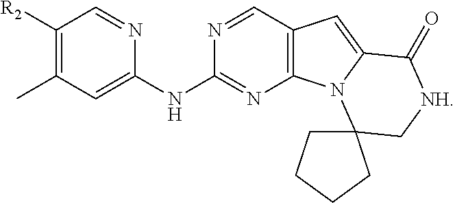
C1([R2])=C(C)C=C(NC2=NC3=C(C=N2)C=C2N3C3(C[NH]C2=O)CCCC3)N=C1
